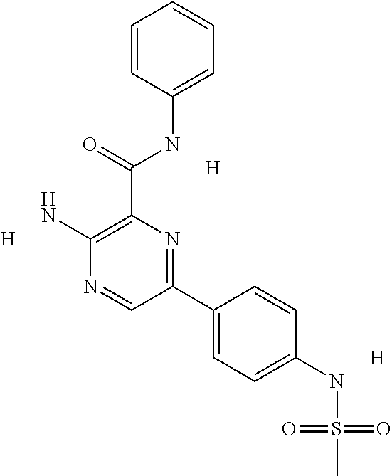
C1=CC(NC(C2=C(N)N=CC(C3=CC=C(NS(C)(=O)=O)C=C3)=N2)=O)=CC=C1.[H].[H].[H]
